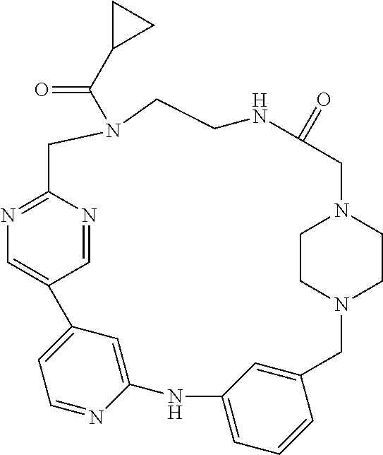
C1=NC2=NC=C1C1=CC=NC(=C1)NC1=CC=CC(=C1)CN1CCN(CC1)CC(=O)NCCN(C(C1CC1)=O)C2
